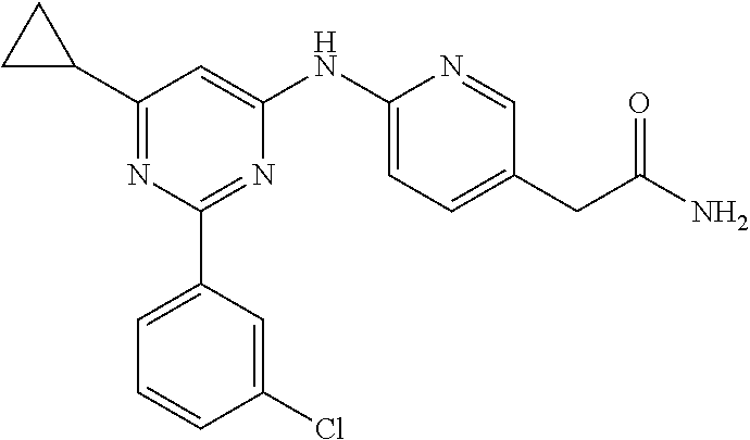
C1=C(C2=NC(NC3=CC=C(CC(N)=O)C=N3)=CC(C3CC3)=N2)C=C(Cl)C=C1
